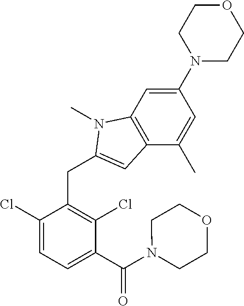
C1(Cl)=CC=C(C(N2CCOCC2)=O)C(Cl)=C1CC1=CC2=C(C=C(N3CCOCC3)C=C2C)N1C
